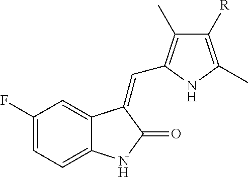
C1(F)=CC=C2C(=C1)C(=CC1=C(C)C([R])=C(C)N1)C(=O)N2
